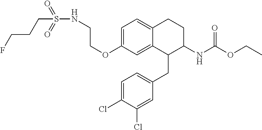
C1=C(OCCNS(=O)(=O)CCCF)C=C2C(=C1)CCC(NC(OCC)=O)C2CC1=CC=C(Cl)C(Cl)=C1
